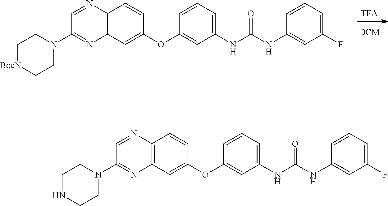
C12=C(C=C(OC3=CC(NC(NC4=CC(F)=CC=C4)=O)=CC=C3)C=C1)N=C(N1CC[BocN]CC1)C=N2.C12=C(C=C(OC3=CC(NC(NC4=CC(F)=CC=C4)=O)=CC=C3)C=C1)N=C(N1CCNCC1)C=N2
